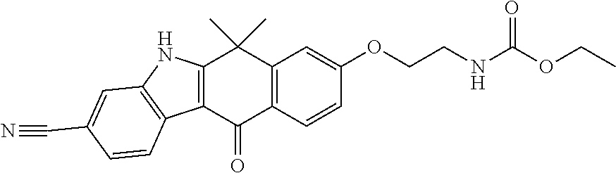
C12=C(C=CC(OCCNC(OCC)=O)=C1)C(=O)C1=C(C2(C)C)NC2=C1C=CC(C#N)=C2
